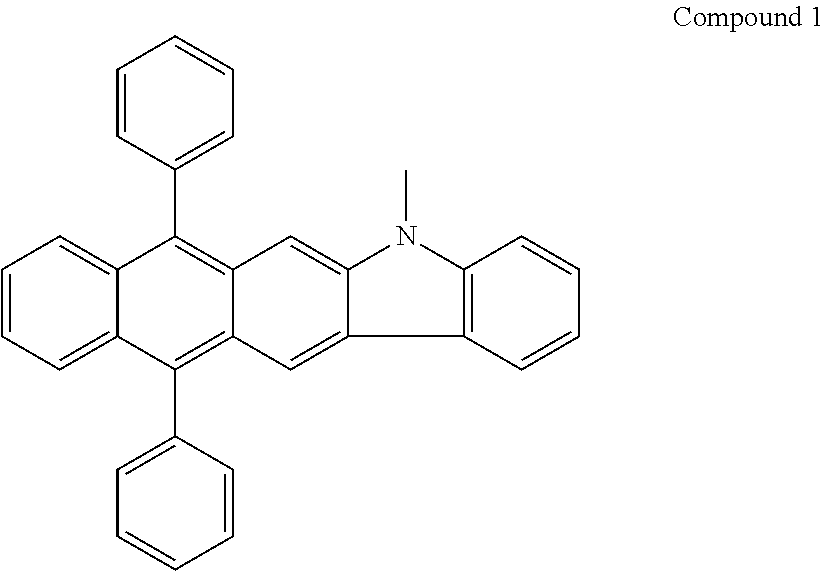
C1=CC(C2=C3C(=C(C4=CC=CC=C4)C4=CC=CC=C42)C=C2C(=C3)N(C)C3=C2C=CC=C3)=CC=C1
